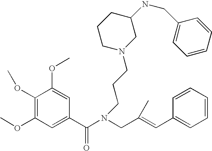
C1(OC)=C(OC)C=C(C(N(CC(=CC2=CC=CC=C2)C)CCCN2CC(NCC3=CC=CC=C3)CCC2)=O)C=C1OC
